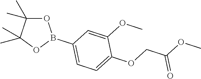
O1C(C)(C)C(C)(C)OB1C1=CC=C(OCC(OC)=O)C(OC)=C1
